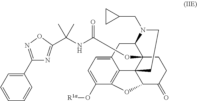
C12CC3=CC=C(O[R1a])C4=C3C3(C1(OC(NC(C1=NC(C5=CC=CC=C5)=NO1)(C)C)=O)CCC(=O)C3O4)CCN2CC1CC1
